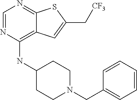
C1=NC(NC2CCN(CC3=CC=CC=C3)CC2)=C2C(=N1)SC(C[CF3])=C2
